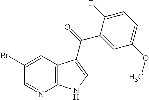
C12=C(C=C(Br)C=N1)C(C(=O)C1=CC(OC)=CC=C1F)=CN2
